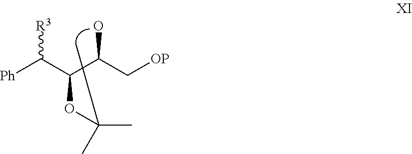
[Ph]C(C(C(C[OP])O)OC(C)C)[R3]
